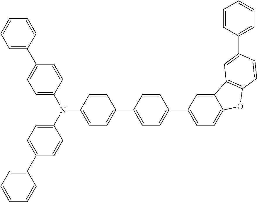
C1=CC=C(C2=CC=C(N(C3=CC=C(C4=CC=CC=C4)C=C3)C3=CC=C(C4=CC=C(C5=CC=C6C(=C5)C5=C(O6)C=CC(C6=CC=CC=C6)=C5)C=C4)C=C3)C=C2)C=C1
